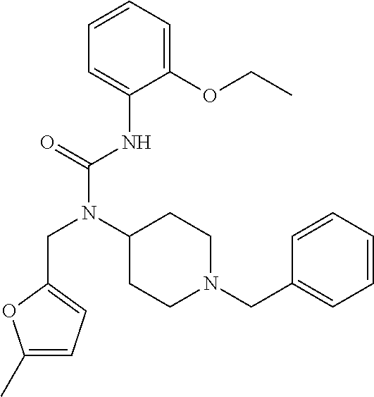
C1(OCC)=CC=CC=C1NC(N(C1CCN(CC2=CC=CC=C2)CC1)CC1=CC=C(C)O1)=O
